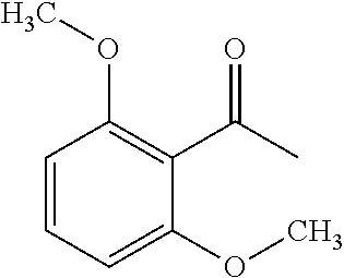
C1=CC=C(OC)C(C(C)=O)=C1OC
